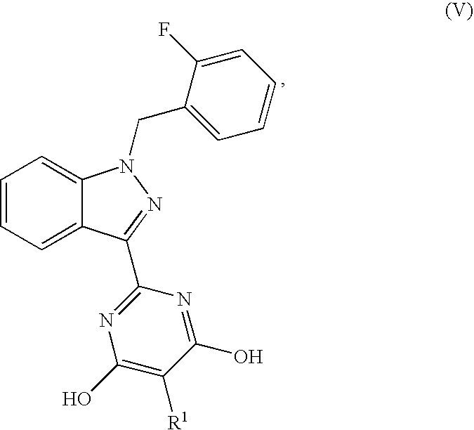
C1=CC=C2C(=C1)N(CC1=CC=CC=C1F)N=C2C1=NC(O)=C([R1])C(O)=N1
